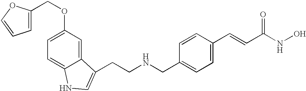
C1=C(COC2=CC=C3C(=C2)C(CCNCC2=CC=C(C=CC(=O)NO)C=C2)=CN3)OC=C1
